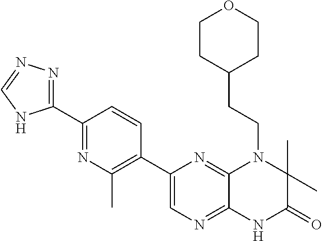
C12=NC=C(C3=C(C)N=C(C4=NN=CN4)C=C3)N=C1N(CCC1CCOCC1)C(C)(C)C(=O)N2
